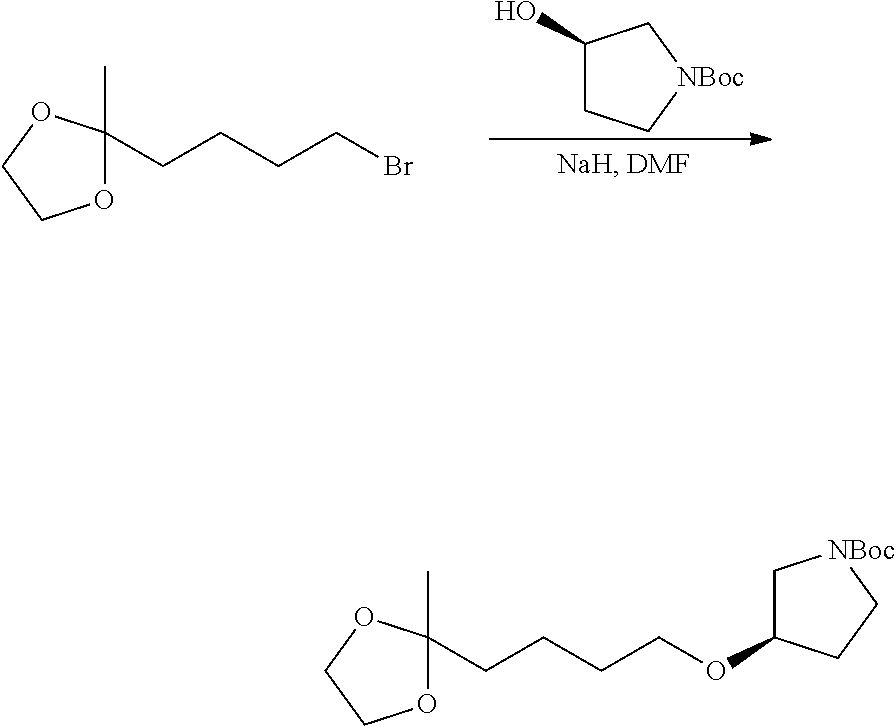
C1(O)CC[NBoc]C1.O1C(CCCCBr)(C)OCC1.O1C(CCCCOC2C[NBoc]CC2)(C)OCC1
